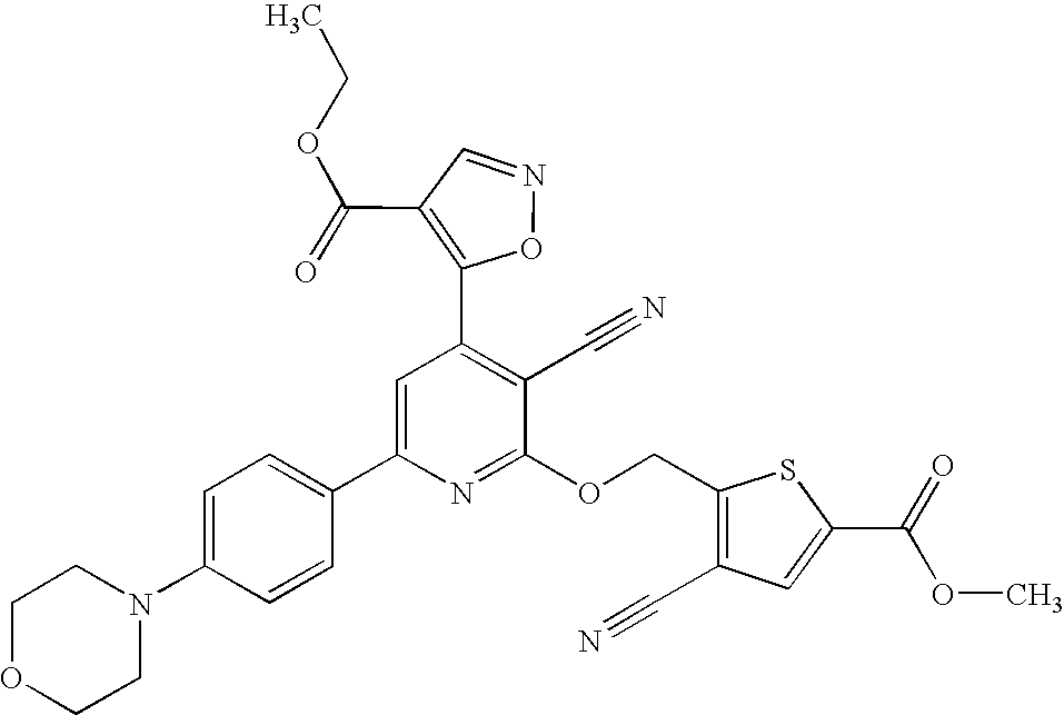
C1OCCN(C2=CC=C(C3=CC(C4=C(C(=O)OCC)C=NO4)=C(C#N)C(OCC4=C(C#N)C=C(C(OC)=O)S4)=N3)C=C2)C1
